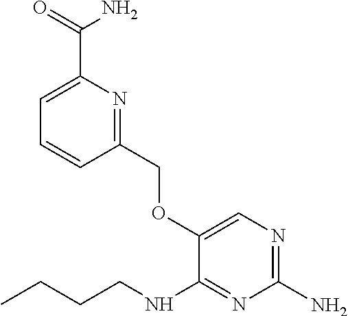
N1=C(COC2=CN=C(N)N=C2NCCCC)C=CC=C1C(N)=O
